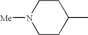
C1CC(C)CCN1[Me]
